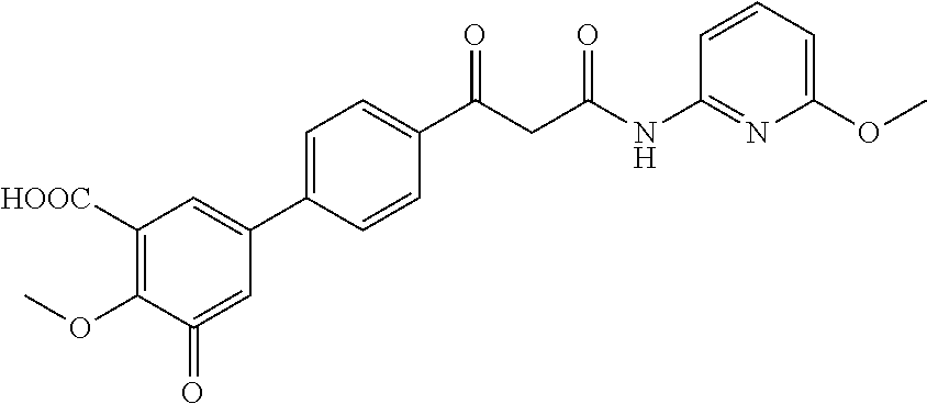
C1(OC)=C([HOOC])C=C(C2=CC=C(C(CC(=O)NC3=NC(OC)=CC=C3)=O)C=C2)C=C1=O
